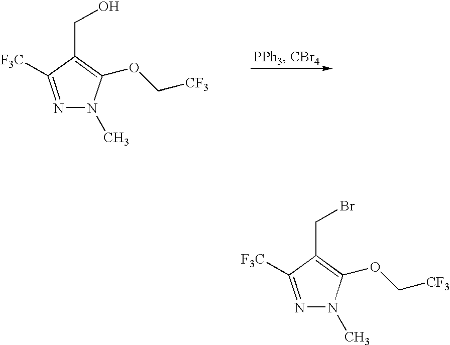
N1=C([F3C])C(CO)=C(OC[CF3])N1C.N1=C([F3C])C(CBr)=C(OC[CF3])N1C
